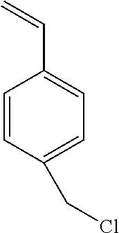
C1=C(CCl)C=CC(C=C)=C1
